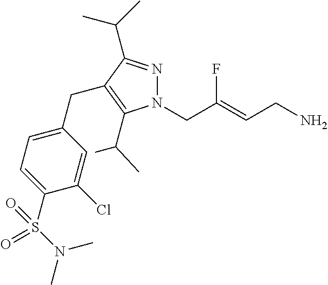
N1=C(C(C)C)C(CC2=CC=C(S(N(C)C)(=O)=O)C(Cl)=C2)=C(C(C)C)N1CC(=CCN)F
